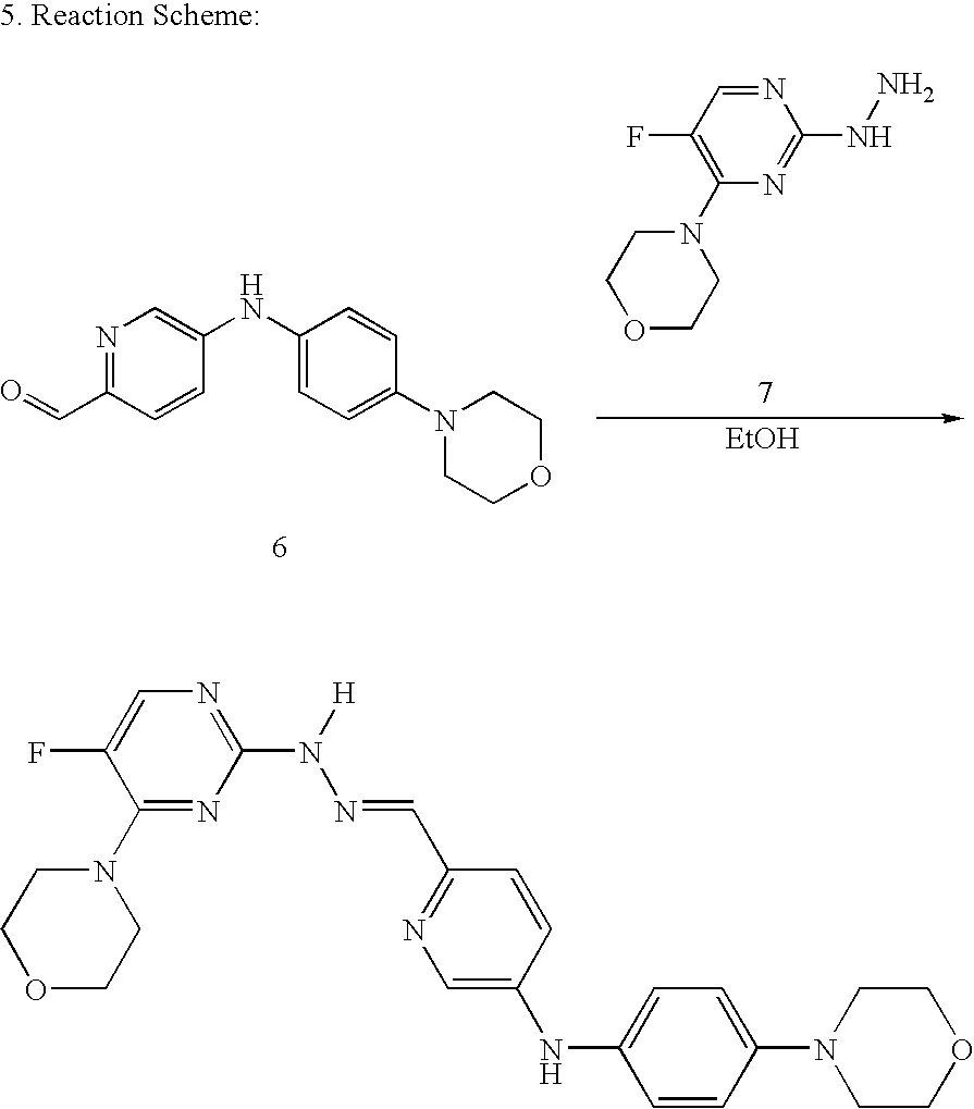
N1=C(C=O)C=CC(NC2=CC=C(N3CCOCC3)C=C2)=C1.N1(C2=C(F)C=NC(NN)=N2)CCOCC1.[EtOH].C1(N2CCOCC2)=NC(N(N=CC2=NC=C(NC3=CC=C(N4CCOCC4)C=C3)C=C2)[H])=NC=C1F
